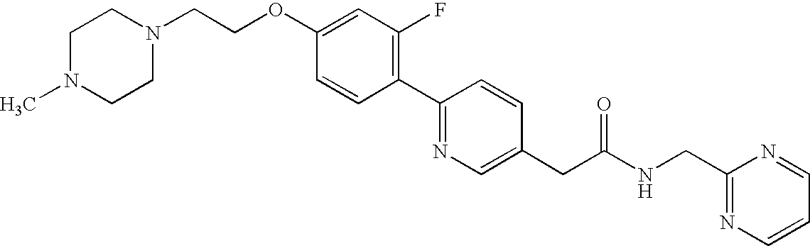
C1=CC(C2=NC=C(CC(NCC3=NC=CC=N3)=O)C=C2)=C(F)C=C1OCCN1CCN(C)CC1
